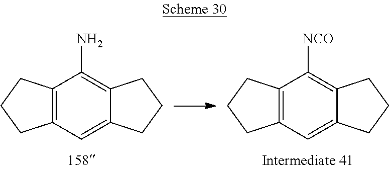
C12=C(C=C3C(=C1N)CCC3)CCC2.C12=C(C=C3C(=C1[NCO])CCC3)CCC2
